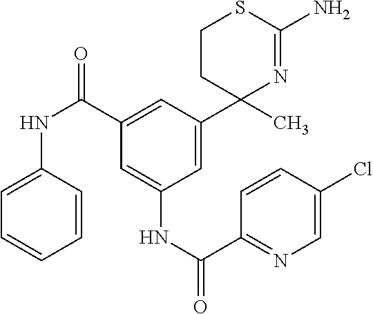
C1=C(NC(C2=NC=C(Cl)C=C2)=O)C=C(C2(C)N=C(N)SCC2)C=C1C(NC1=CC=CC=C1)=O
